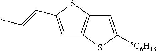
C1=C(C=CC)SC2=C1SC([nC6H13])=C2
